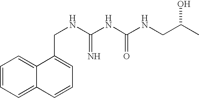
C1=CC=C2C(=C1)C(CNC(NC(NCC(C)O)=O)=N)=CC=C2
